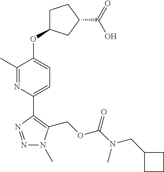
N1=NC(C2=CC=C(OC3CCC(C(=O)O)C3)C(C)=N2)=C(COC(=O)N(C)CC2CCC2)N1C
